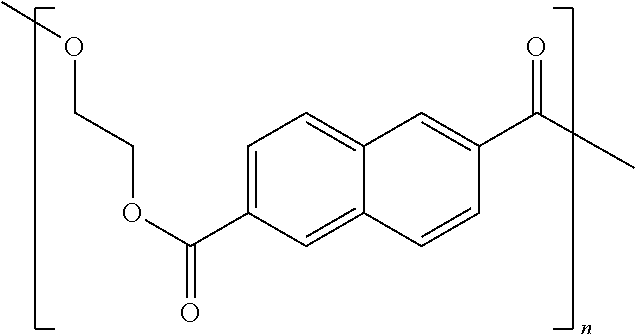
C1=C(C(=O)OCCOC)C=C2C(=C1)C=C(C(C)=O)C=C2
